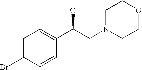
C1=C(Br)C=CC(C(CN2CCOCC2)Cl)=C1
